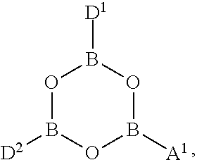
O1B([D2])OB([A1])OB1[D1]
